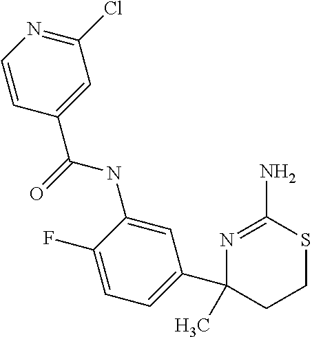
CC1(C2=CC=C(F)C(NC(C3=CC(Cl)=NC=C3)=O)=C2)N=C(N)SCC1
